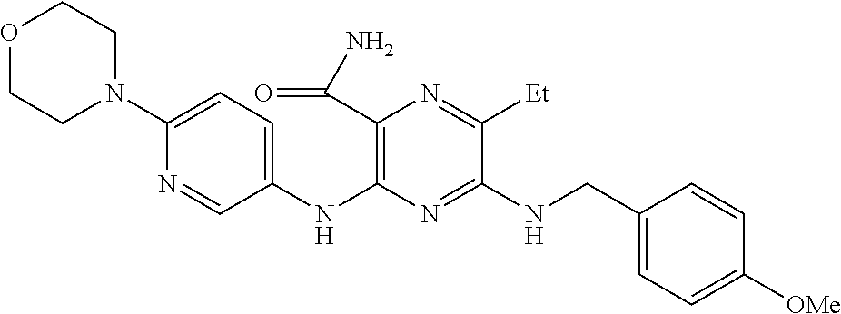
C1(NC2=C(C(N)=O)N=C([Et])C(NCC3=CC=C([OMe])C=C3)=N2)=CC=C(N2CCOCC2)N=C1
